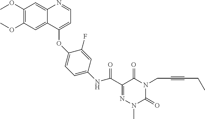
C1(OC)=C(OC)C=C2C(=C1)N=CC=C2OC1=CC=C(NC(C2=NN(C)C(=O)N(CC#CCC)C2=O)=O)C=C1F
